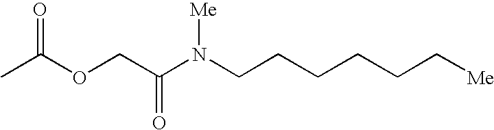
O(C(C)=O)CC(N(CCCCCC[Me])[Me])=O
